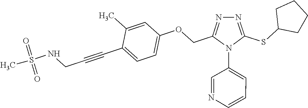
C1=C(C)C(C#CCNS(C)(=O)=O)=CC=C1OCC1=NN=C(SC2CCCC2)N1C1=CC=CN=C1
